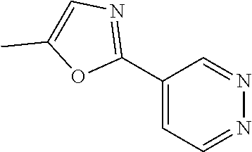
C1(C2=NC=C(C)O2)=CC=NN=C1
